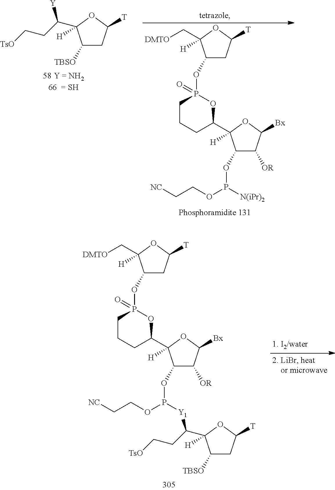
C1(OP(OCC[NC])[Y1]C(CC[TsO])C2([H])C([TBSO])CC([T])O2)C([OR])C([Bx])OC1([H])C1CCCP(OC2CC([T])OC2(C[DMTO])[H])(=O)O1.C1(OP(OCC[NC])[N(iPr)2])C([OR])C([Bx])OC1([H])C1CCCP(OC2CC([T])OC2(C[DMTO])[H])(=O)O1.C1([TBSO])CC([T])OC1(C(CC[TsO])[Y])[H]
